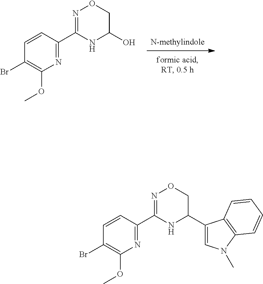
[N-methylindole].C1(C2=NC(OC)=C(Br)C=C2)=NOCC(O)N1.C1(C2=NC(OC)=C(Br)C=C2)=NOCC(C2=CN(C)C3=C2C=CC=C3)N1
